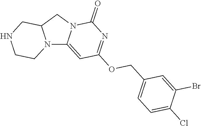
N12C3=CC(OCC4=CC=C(Cl)C(Br)=C4)=NC(=O)N3CC1CNCC2
